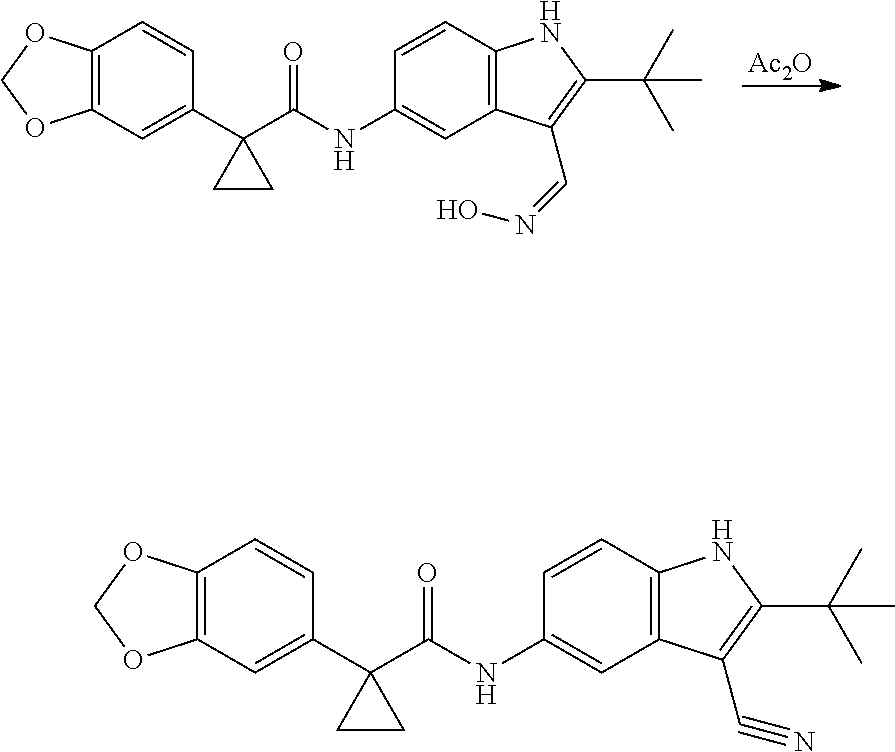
[Ac2O].C12=C(C=C(C3(C(NC4=CC5=C(C=C4)NC(C(C)(C)C)=C5C=NO)=O)CC3)C=C1)OCO2.C12=C(C=C(C3(C(NC4=CC5=C(C=C4)NC(C(C)(C)C)=C5C#N)=O)CC3)C=C1)OCO2
